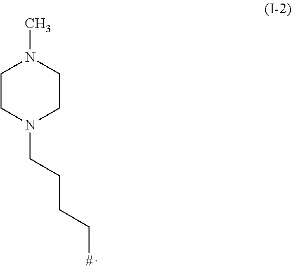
C1CN(CCCC[#])CCN1C
